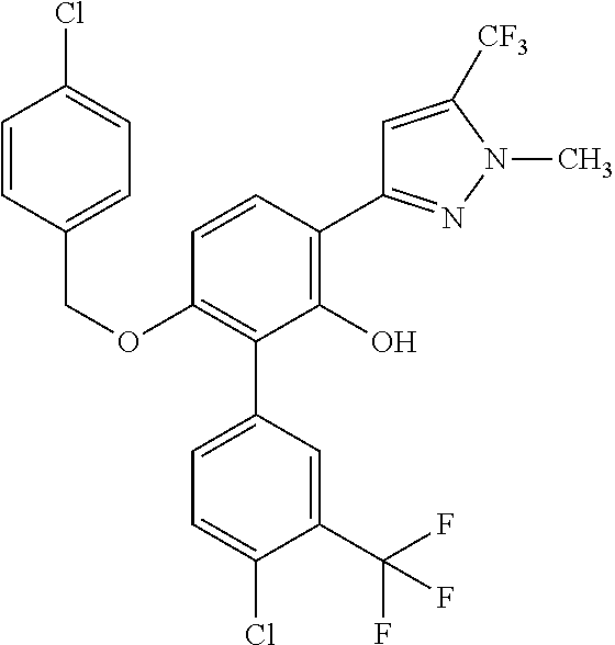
C1(OCC2=CC=C(Cl)C=C2)=C(C2=CC=C(Cl)C(C(F)(F)F)=C2)C(O)=C(C2=NN(C)C([CF3])=C2)C=C1
